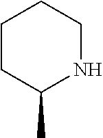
C1CC(C)NCC1
